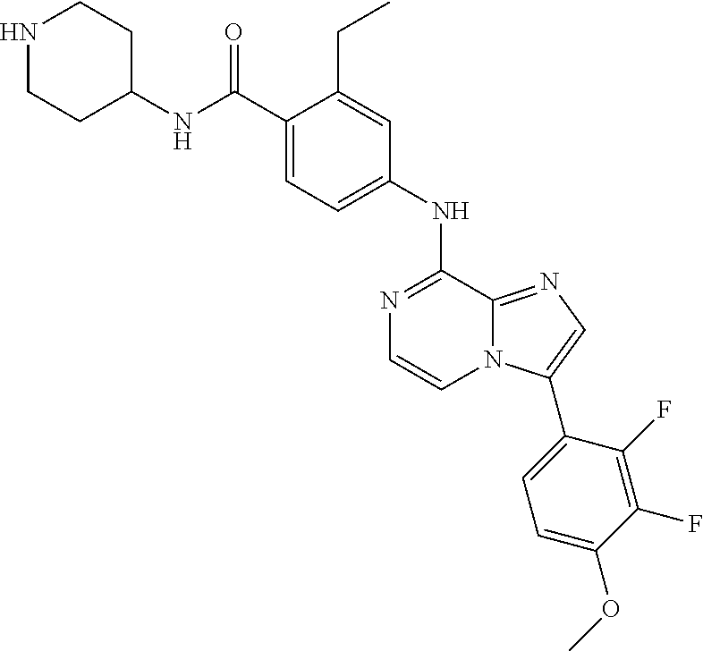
C(C1=CC=C(NC2=NC=CN3C2=NC=C3C2=CC=C(OC)C(F)=C2F)C=C1CC)(=O)NC1CCNCC1
